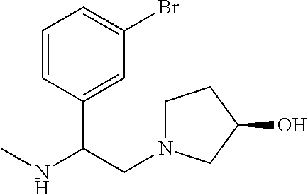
C1=CC(C(NC)CN2CCC(O)C2)=CC(Br)=C1
